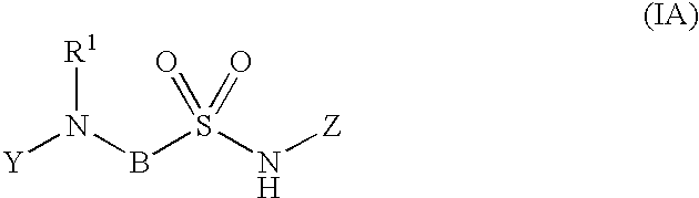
[R1]N(BS(N[Z])(=O)=O)[Y]
